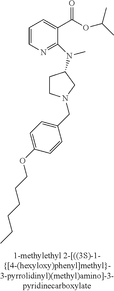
C1=CN=C(N(C)C2CCN(CC3=CC=C(OCCCCCC)C=C3)C2)C(C(OC(C)C)=O)=C1
